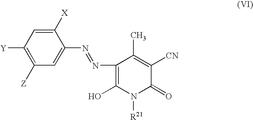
C1([X])=CC([Y])=C([Z])C=C1N=NC1=C(O)N([R21])C(=O)C([CN])=C1C
